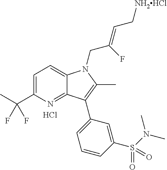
C1=C(C(C)(F)F)N=C2C(=C1)N(CC(=CC[NH2HCl])F)C(C)=C2C1=CC=CC(S(N(C)C)(=O)=O)=C1.Cl
